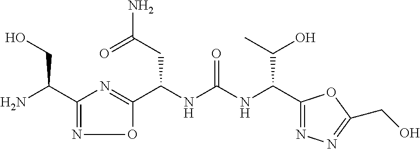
C(NC(NC(C1=NN=C(CO)O1)C(O)C)=O)(C1=NC(C(N)CO)=NO1)CC(N)=O
